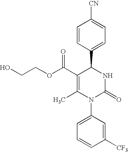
C1(C(OCCO)=O)=C(C)N(C2=CC=CC([CF3])=C2)C(=O)NC1C1=CC=C([CN])C=C1
